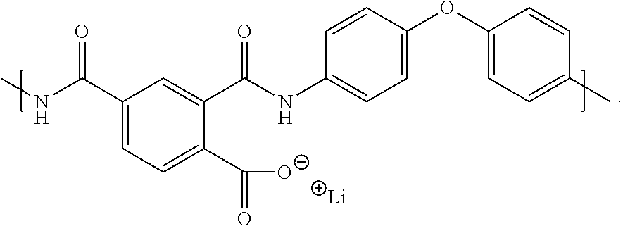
C1(C(NC)=O)=CC=C(C(=O)[O-])C(C(NC2=CC=C(OC3=CC=C(C)C=C3)C=C2)=O)=C1.[Li]
